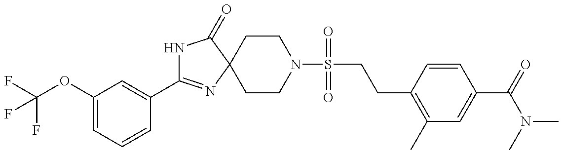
N1C(C2=CC(OC(F)(F)F)=CC=C2)=NC2(C1=O)CCN(S(CCC1=C(C)C=C(C(N(C)C)=O)C=C1)(=O)=O)CC2
